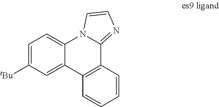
C1=C([tBu])C=C2C(=C1)N1C(=NC=C1)C1=C2C=CC=C1
